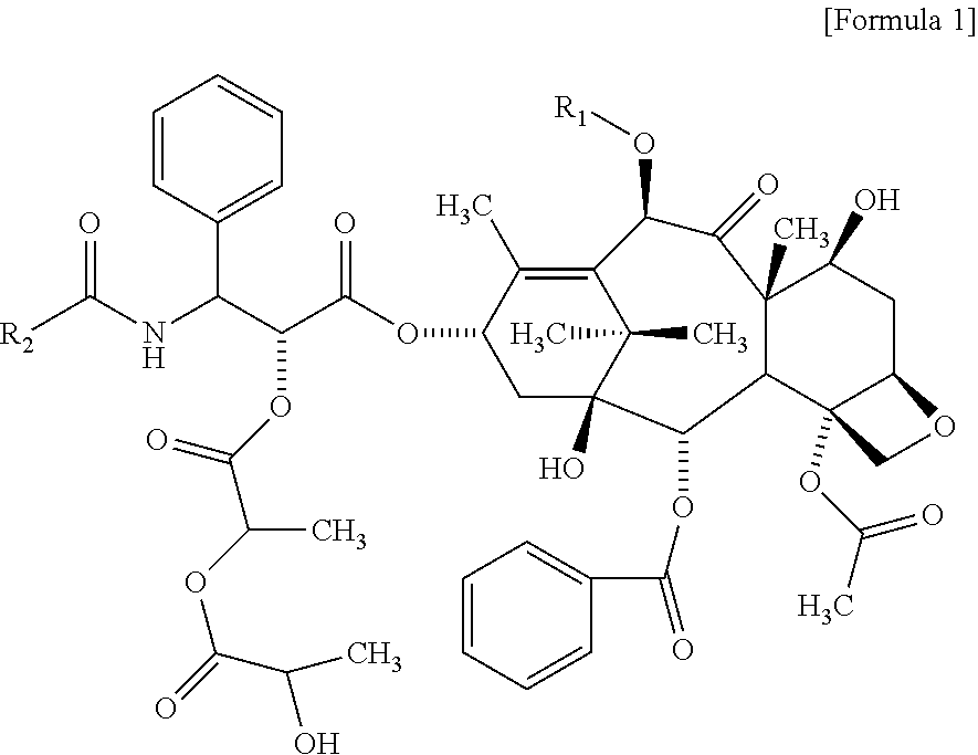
C1=CC(C(NC([R2])=O)C(C(OC2CC3(O)C(C)(C)C(=C2C)C(O[R1])C(=O)C2(C)C(C3OC(=O)C3=CC=CC=C3)C3(OC(C)=O)C(CC2O)OC3)=O)OC(C(OC(=O)C(O)C)C)=O)=CC=C1
